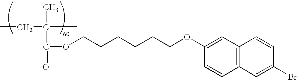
CCC(C)(C)C(OCCCCCCOC1=CC2=C(C=C1)C=C(Br)C=C2)=O
